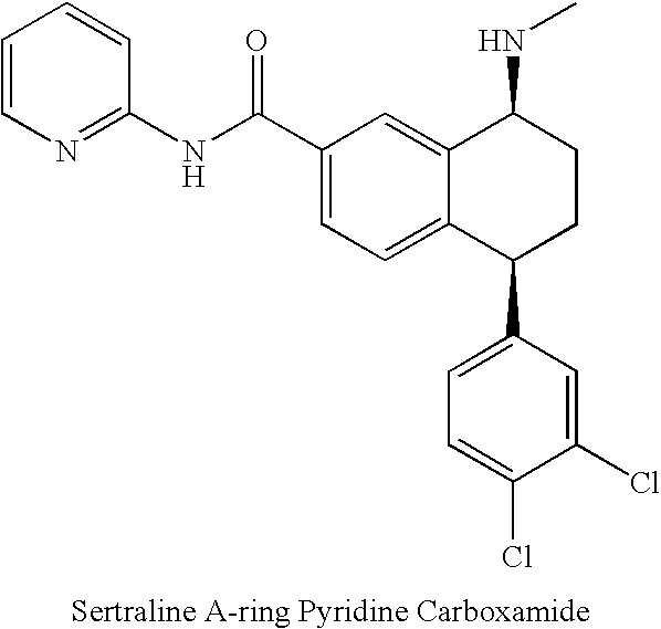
C1(C(NC2=NC=CC=C2)=O)=CC=C2C(=C1)C(NC)CCC2C1=CC=C(Cl)C(Cl)=C1
